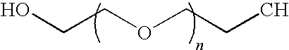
OCCOCCC
